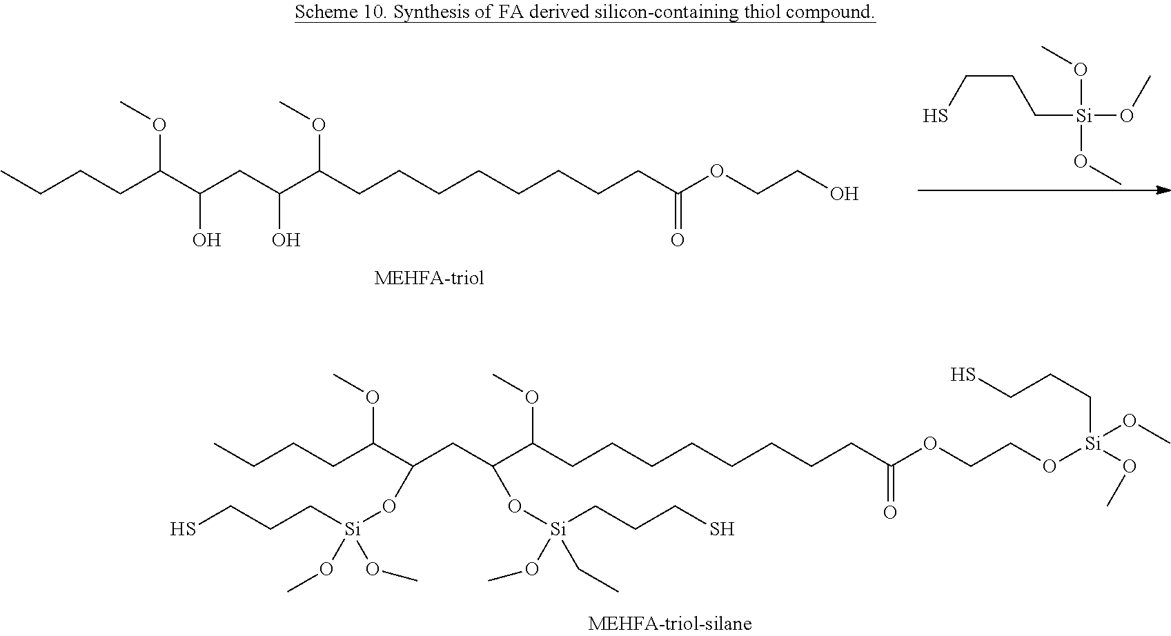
C(CCC(C(CC(C(CCCCCCCCC(OCCO)=O)OC)O)O)OC)C.SCCC[Si](OC)(OC)OC.C(CCC(C(CC(C(CCCCCCCCC(OCCO[Si](OC)(CCCS)OC)=O)OC)O[Si](CCCS)(CC)OC)O[Si](CCCS)(OC)OC)OC)C
